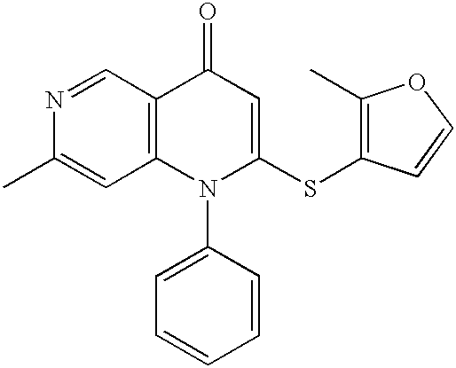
N1=CC2=C(C=C1C)N(C1=CC=CC=C1)C(SC1=C(C)OC=C1)=CC2=O
